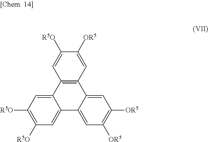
C12=CC([R5O])=C([R5O])C=C1C1=CC([OR5])=C([OR5])C=C1C1=C2C=C([R5O])C([OR5])=C1
